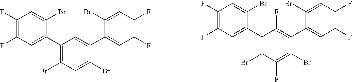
FC1=C(F)C=C(Br)C(C2=C(Br)C=C(Br)C(C3=CC(F)=C(F)C=C3Br)=C2)=C1.C1(F)=C(F)C=C(C2=C(Br)C(F)=C(Br)C(C3=CC(F)=C(F)C=C3Br)=C2F)C(Br)=C1
